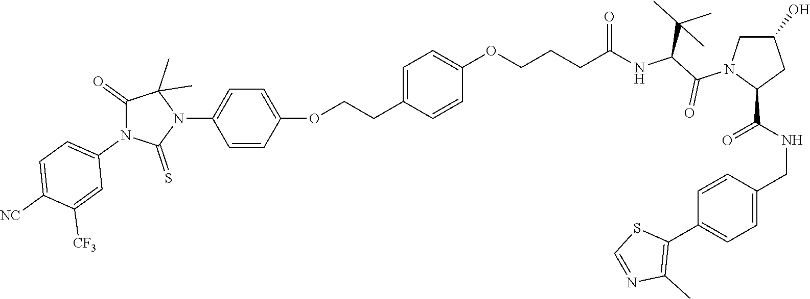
C(=O)(NC(C(N1C(C(NCC2=CC=C(C3=C(C)N=CS3)C=C2)=O)CC(O)C1)=O)C(C)(C)C)CCCOC1=CC=C(CCOC2=CC=C(N3C(C)(C)C(=O)N(C4=CC=C([NC])C([CF3])=C4)C3=S)C=C2)C=C1
